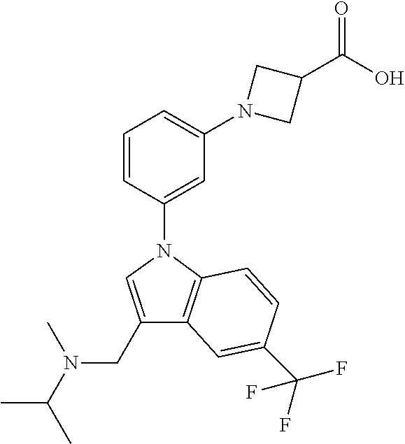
C1=CC(N2C=C(CN(C(C)C)C)C3=C2C=CC(C(F)(F)F)=C3)=CC(N2CC(C(O)=O)C2)=C1
